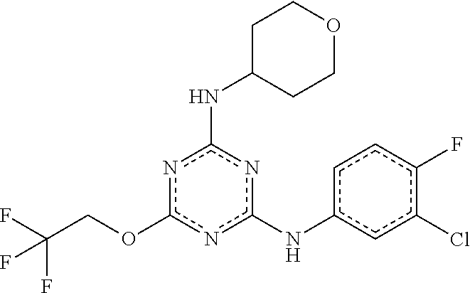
n1c(OCC(F)(F)F)nc(NC2CCOCC2)nc1Nc1cc(Cl)c(F)cc1
